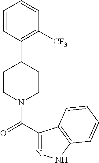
C1([CF3])=C(C2CCN(C(=O)C3=NNC4=C3C=CC=C4)CC2)C=CC=C1
